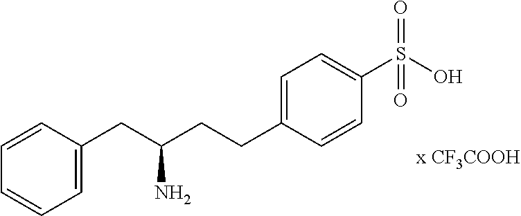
C1=CC(CC(CCC2=CC=C(S(O)(=O)=O)C=C2)N)=CC=C1
